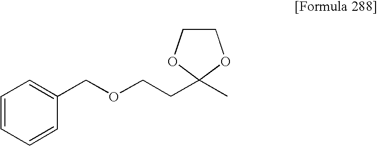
O(CCC1(C)OCCO1)CC1=CC=CC=C1
